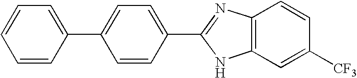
C1(C2=CC=CC=C2)=CC=C(C2=NC3=C(C=C([CF3])C=C3)N2)C=C1
